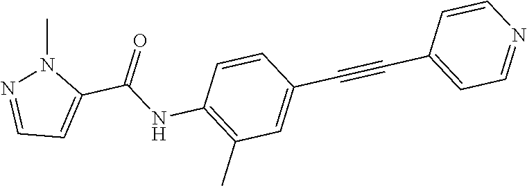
C1=CC(C#CC2=CC=NC=C2)=CC(C)=C1NC(C1=CC=NN1C)=O
